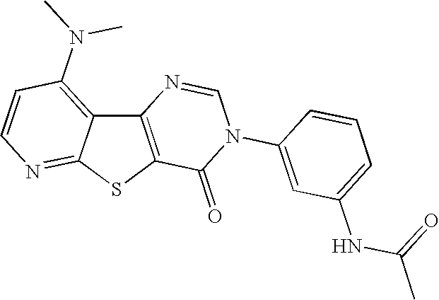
C12=C(SC3=NC=CC(N(C)C)=C13)C(=O)N(C1=CC(NC(=O)C)=CC=C1)C=N2
